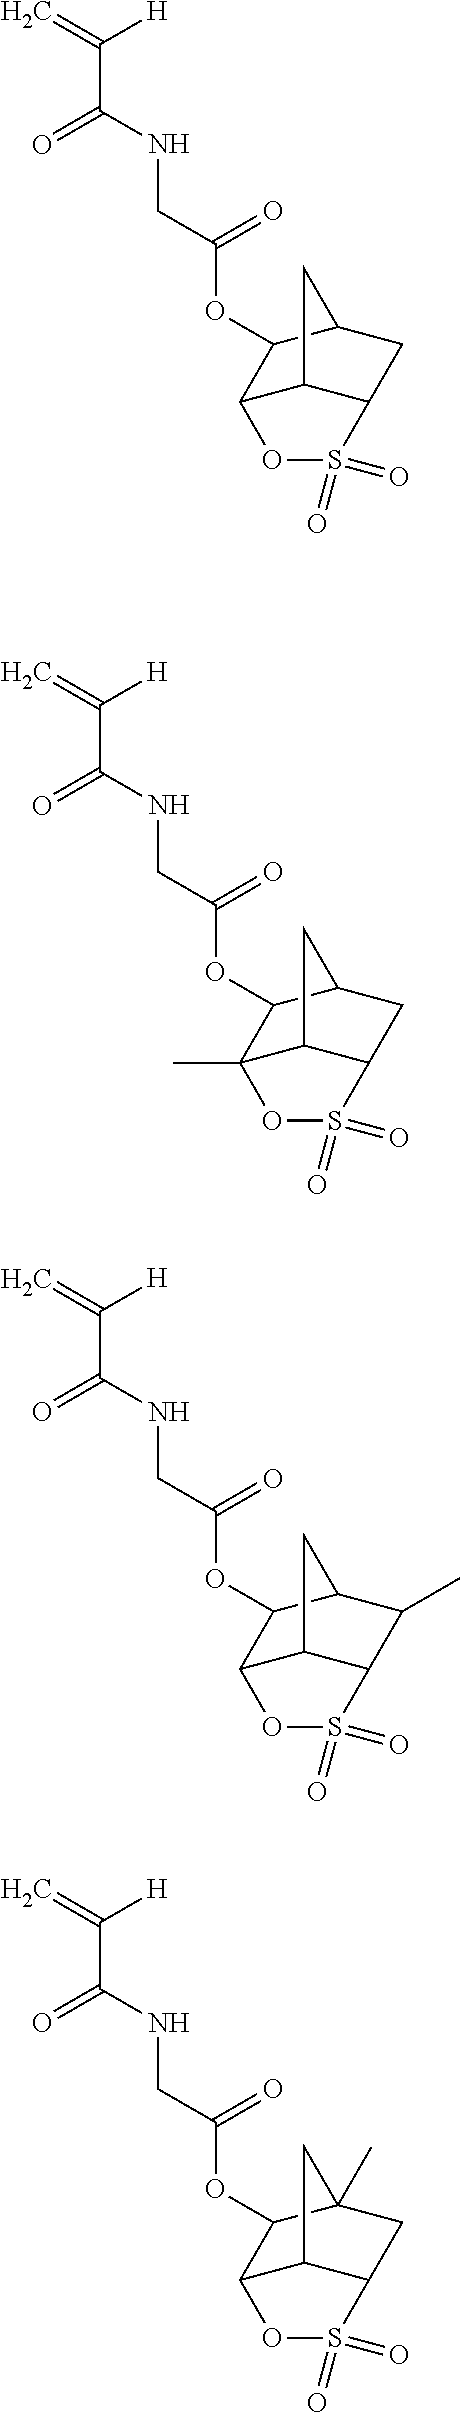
C=C([H])C(=O)NCC(=O)OC1C2C3C(CC1C3)S(=O)(=O)O2.C=C([H])C(=O)NCC(=O)OC1C2(C)C3C(CC1C3)S(=O)(=O)O2.C=C([H])C(=O)NCC(=O)OC1C2C3C(C(C)C1C3)S(=O)(=O)O2.C=C([H])C(=O)NCC(=O)OC1C2C3C(CC1(C)C3)S(=O)(=O)O2
